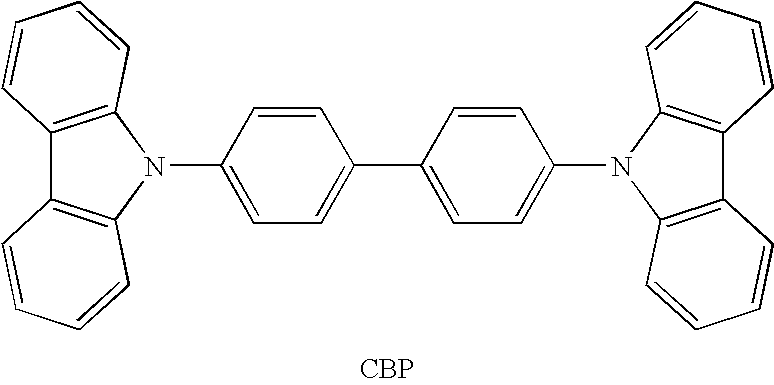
[CBP].C1(N2C3=C(C4=C2C=CC=C4)C=CC=C3)=CC=C(C2=CC=C(N3C4=C(C5=C3C=CC=C5)C=CC=C4)C=C2)C=C1
